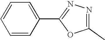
C1=CC(C2=NN=C(C)O2)=CC=C1
